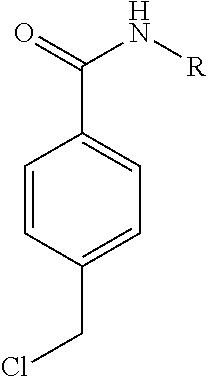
C1=CC(CCl)=CC=C1C(=O)N[R]
